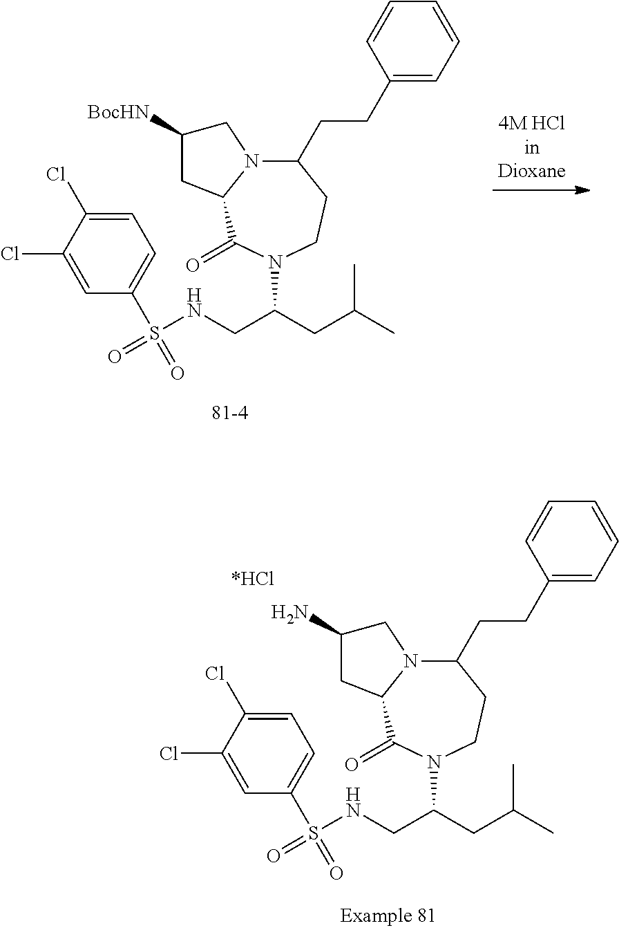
C(CC(C)C)(N1C(=O)C2N(C(CCC3=CC=CC=C3)CC1)CC(N)C2)CNS(=O)(C1=CC=C(Cl)C(Cl)=C1)=O.C(CC(C)C)(N1C(=O)C2N(C(CCC3=CC=CC=C3)CC1)CC([BocHN])C2)CNS(=O)(C1=CC=C(Cl)C(Cl)=C1)=O
